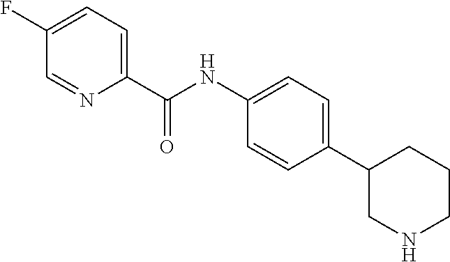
C1(C2=CC=C(NC(C3=CC=C(F)C=N3)=O)C=C2)CNCCC1
